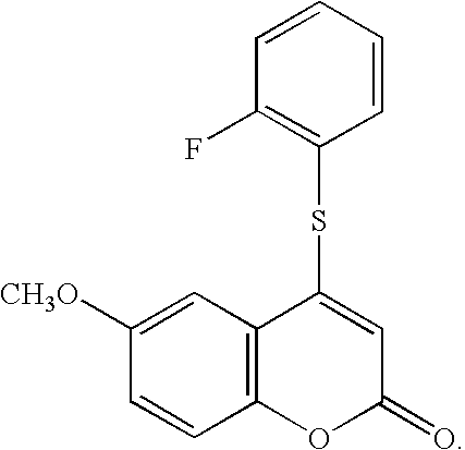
C12=C(C=C([CH3O])C=C1)C(SC1=C(F)C=CC=C1)=CC(=O)O2
